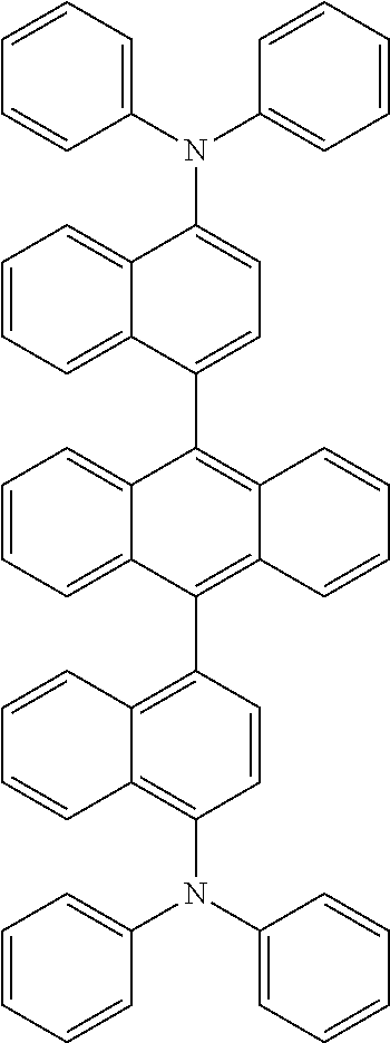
C1=CC=C2C(=C1)C(C1=CC=C(N(C3=CC=CC=C3)C3=CC=CC=C3)C3=CC=CC=C13)=C1C(=C2C2=C3C(=C(N(C4=CC=CC=C4)C4=CC=CC=C4)C=C2)C=CC=C3)C=CC=C1
